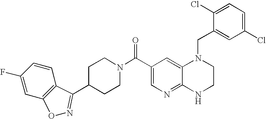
C12=NC=C(C(N3CCC(C4=NOC5=C4C=CC(F)=C5)CC3)=O)C=C1N(CC1=CC(Cl)=CC=C1Cl)CCN2
